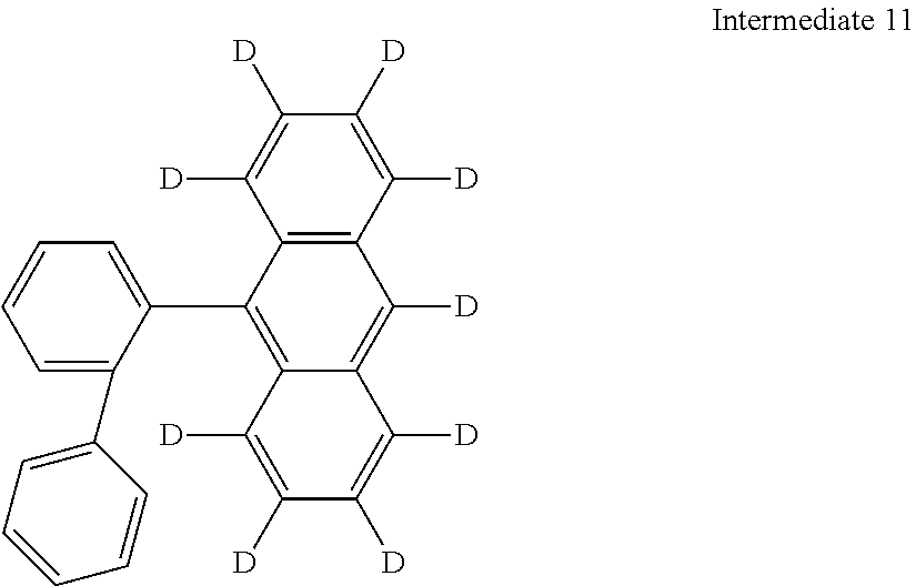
C12=C(C([D])=C([D])C([D])=C1[D])C([D])=C1C(=C2C2=CC=CC=C2C2=CC=CC=C2)C([D])=C([D])C([D])=C1[D]
